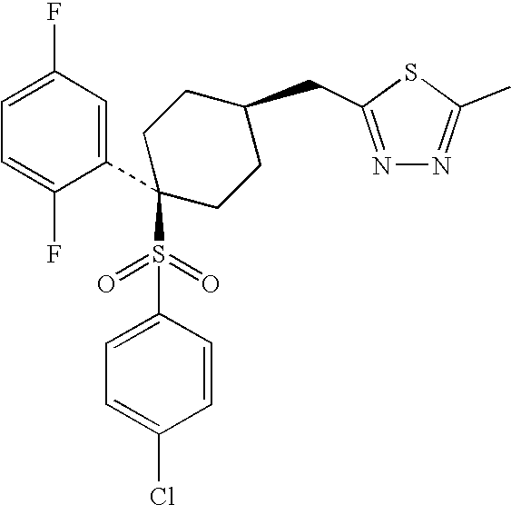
C1=C(F)C=C(C2(S(C3=CC=C(Cl)C=C3)(=O)=O)CCC(CC3=NN=C(C)S3)CC2)C(F)=C1
